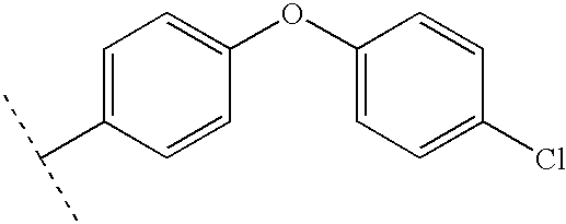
C1=C(C(C)C)C=CC(OC2=CC=C(Cl)C=C2)=C1
